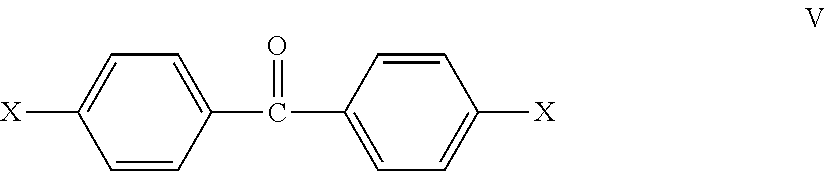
[X]C1=CC=C(C(C2=CC=C([X])C=C2)=O)C=C1
